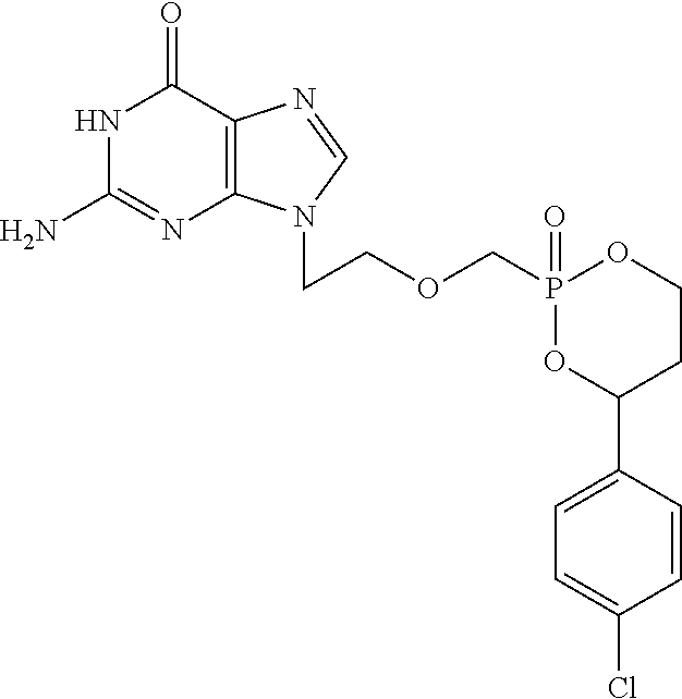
N1C(N)=NC2=C(C1=O)N=CN2CCOCP1(=O)OCCC(C2=CC=C(Cl)C=C2)O1
